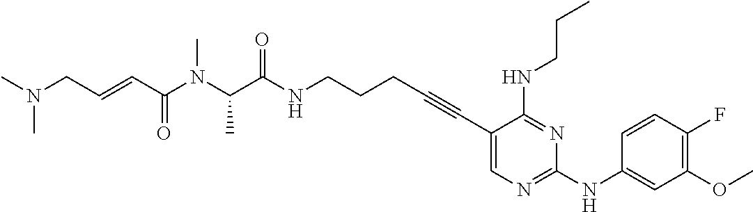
C(NCCCC#CC1=CN=C(NC2=CC(OC)=C(F)C=C2)N=C1NCCC)(=O)C(N(C)C(C=CCN(C)C)=O)C
